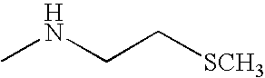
CNCC[SCH3]
